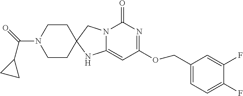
C1(F)=CC=C(COC2=NC(=O)N3C(=C2)NC2(C3)CCN(C(=O)C3CC3)CC2)C=C1F
